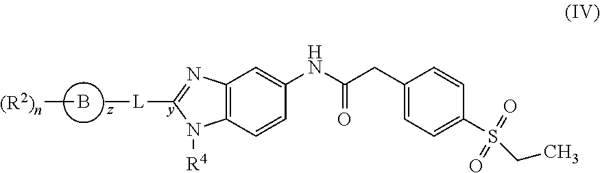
B[(R2)n].C[L]C1=NC2=C(N1[R4])C=CC(NC(CC1=CC=C(S(CC)(=O)=O)C=C1)=O)=C2
